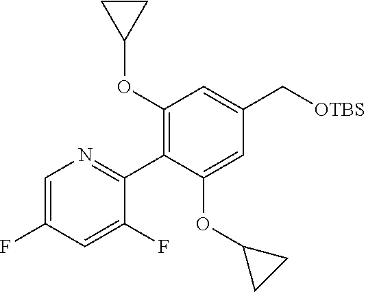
C1(OC2CC2)=C(C2=NC=C(F)C=C2F)C(OC2CC2)=CC(C[OTBS])=C1
